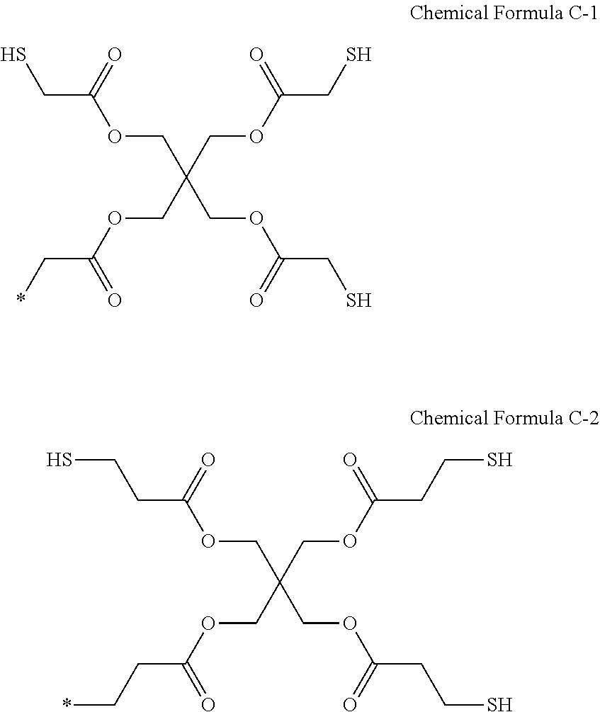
O(CC(COC(=O)CS)(COC(CS)=O)COC(CS)=O)C(C*)=O.O(CC(COC(=O)CCS)(COC(CCS)=O)COC(CCS)=O)C(CC*)=O
